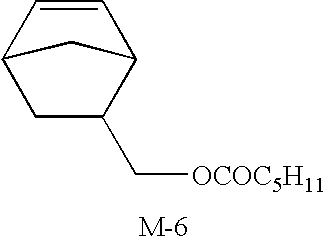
C12CC(C[OCOC5H11])C(C=C1)C2
